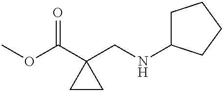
O(C(C1(CNC2CCCC2)CC1)=O)C
